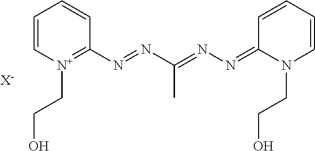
[X-].C1(N=NC(=NN=C2N(CCO)C=CC=C2)C)=[N+](CCO)C=CC=C1
